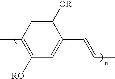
CC1=C([RO])C=C(C=CC)C([OR])=C1
